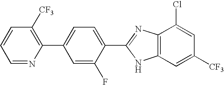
C1=NC(C2=CC=C(C3=NC4=C(N3)C=C([CF3])C=C4Cl)C(F)=C2)=C([CF3])C=C1
